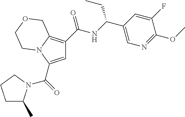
C1=C(C(=O)N2C(C)CCC2)N2C(=C1C(=O)NC(C1=CN=C(OC)C(F)=C1)CC)COCC2
